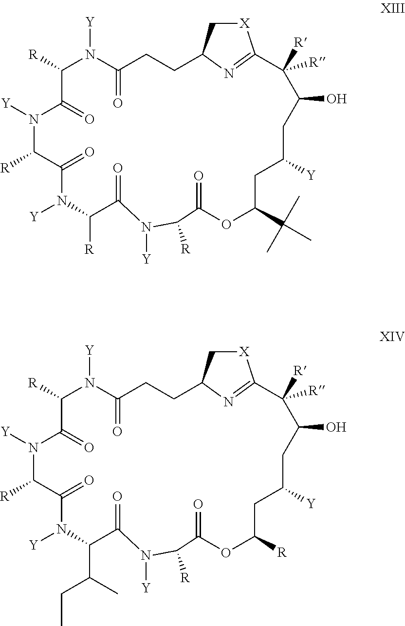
C1([R])N([Y])C(=O)CCC2C[X]C(=N2)C([R])([R])C(O)CC([Y])CC(C(C)(C)C)OC(=O)C([R])N([Y])C(=O)C([R])N([Y])C(=O)C([R])N([Y])C1=O.C1([R])N([Y])C(=O)CCC2C[X]C(=N2)C([R])([R])C(O)CC([Y])CC([R])OC(=O)C([R])N([Y])C(=O)C(C(C)CC)N([Y])C(=O)C([R])N([Y])C1=O
